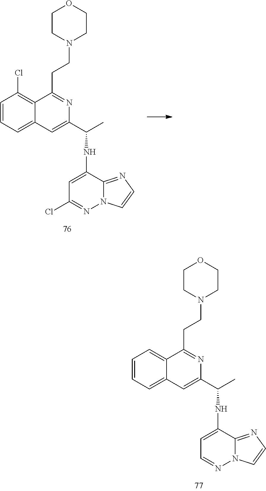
C1=CC=C2C(=C1)C(CCN1CCOCC1)=NC(C(C)NC1=CC=NN3C1=NC=C3)=C2.C1=CC=C2C(=C1Cl)C(CCN1CCOCC1)=NC(C(C)NC1=CC(Cl)=NN3C1=NC=C3)=C2
